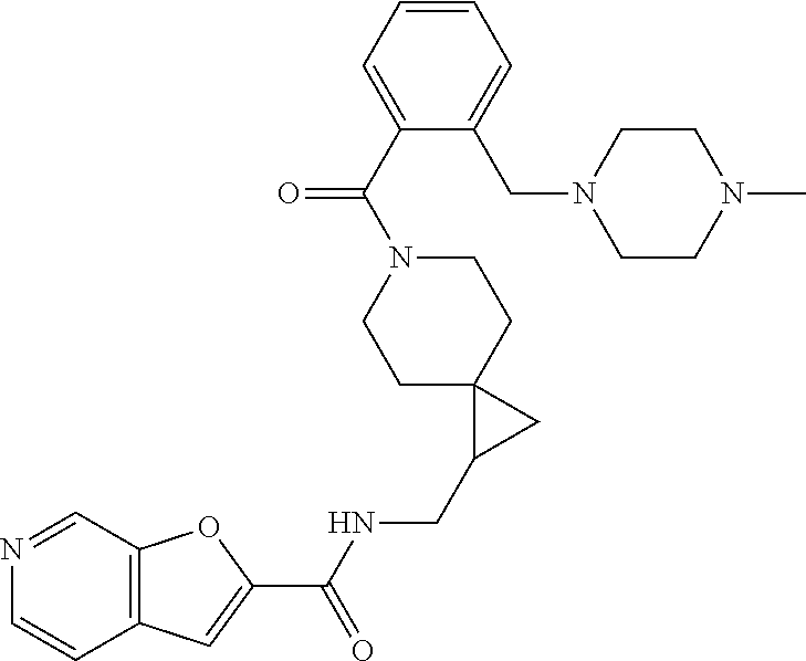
C12=C(C=NC=C1)OC(C(NCC1CC13CCN(C(C1=CC=CC=C1CN1CCN(C)CC1)=O)CC3)=O)=C2
